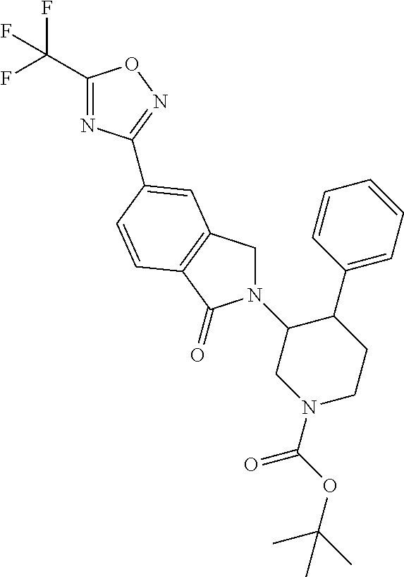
C1(C(F)(F)F)=NC(C2=CC3=C(C(=O)N(C4CN(C(OC(C)(C)C)=O)CCC4C4=CC=CC=C4)C3)C=C2)=NO1
